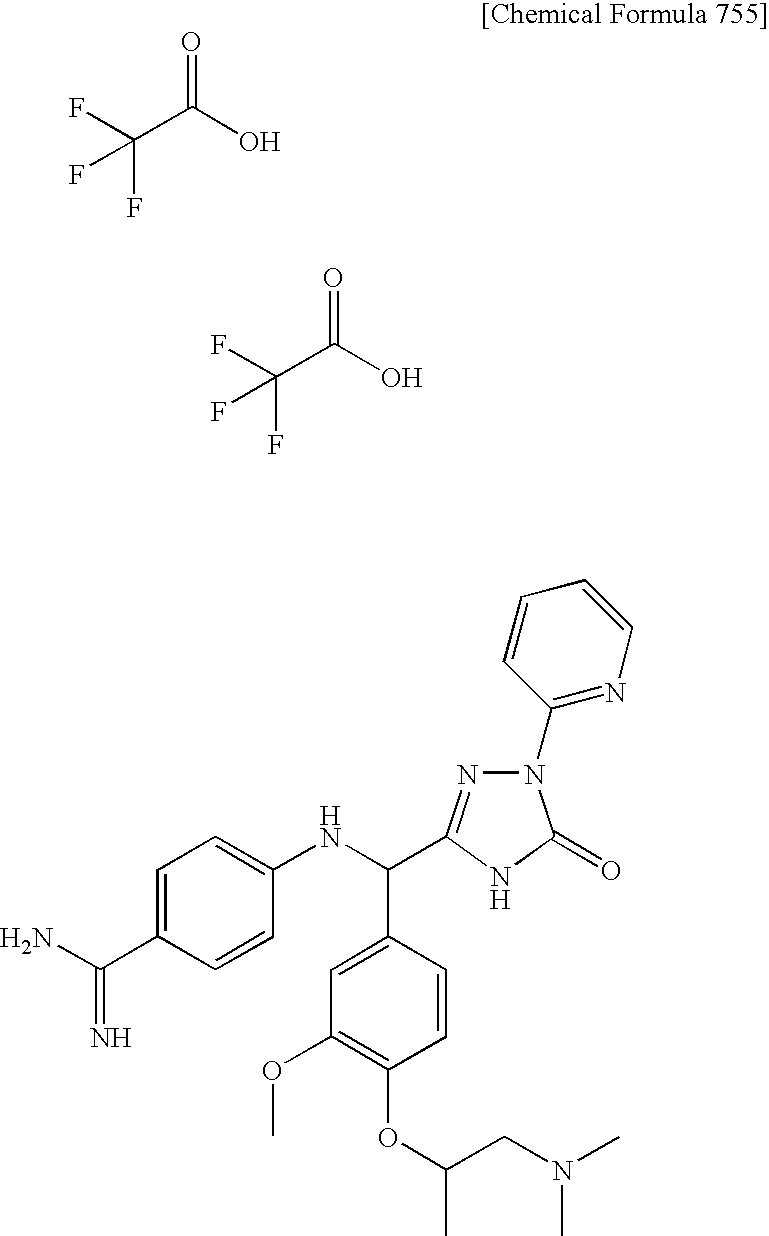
FC(C(O)=O)(F)F.FC(C(O)=O)(F)F.C1=C(C(=N)N)C=CC(NC(C2=CC(OC)=C(OC(CN(C)C)C)C=C2)C2=NN(C3=NC=CC=C3)C(=O)N2)=C1
